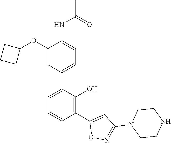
C1(C2=CC=CC(C3=CC(N4CCNCC4)=NO3)=C2O)=CC=C(NC(C)=O)C(OC2CCC2)=C1
